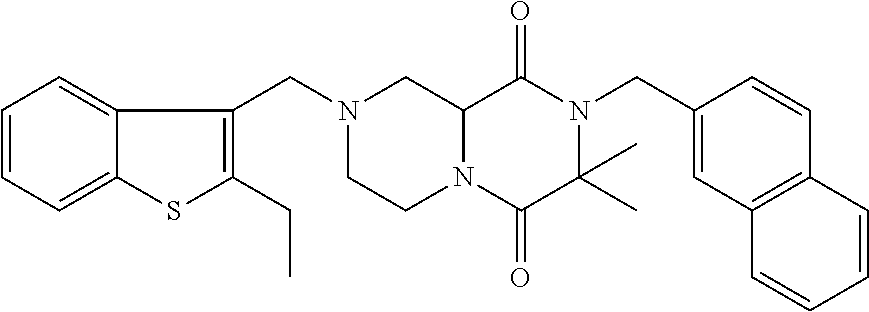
C12N(C(=O)C(C)(C)N(CC3=CC4=C(C=C3)C=CC=C4)C1=O)CCN(CC1=C(CC)SC3=CC=CC=C13)C2
